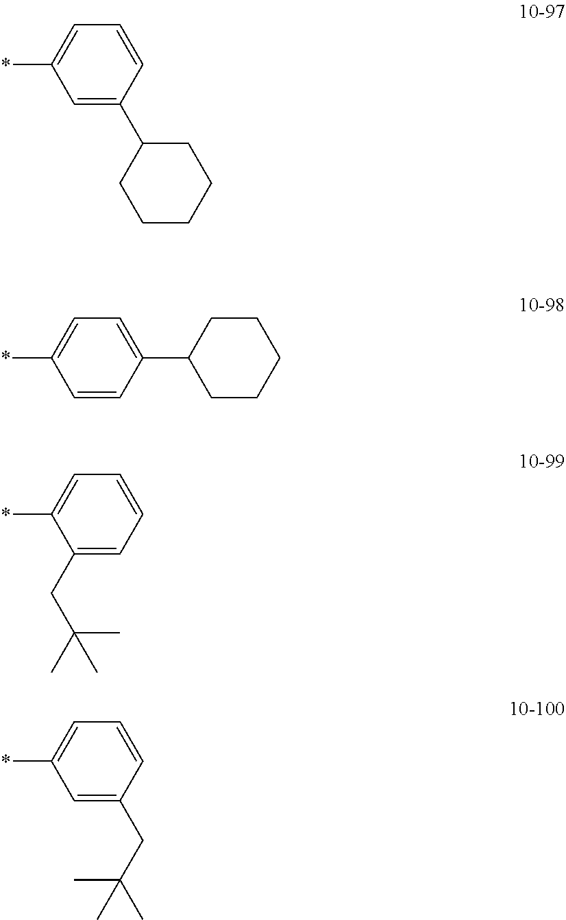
C1=C(C2CCCCC2)C=CC=C1*.C1=CC(C2CCCCC2)=CC=C1*.C1(CC(C)(C)C)=CC=CC=C1*.C1=C(CC(C)(C)C)C=CC=C1*
